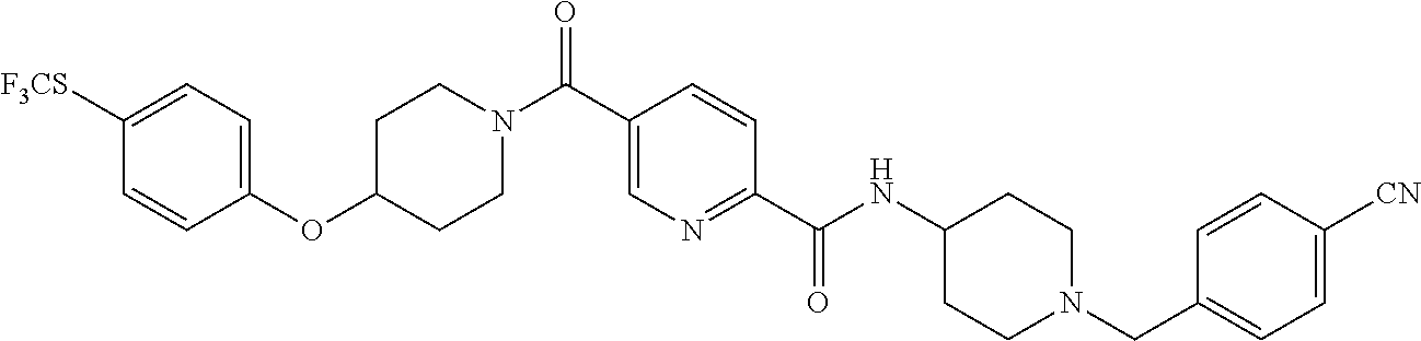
C(C1=CN=C(C(NC2CCN(CC3=CC=C([CN])C=C3)CC2)=O)C=C1)(=O)N1CCC(OC2=CC=C([F3CS])C=C2)CC1
